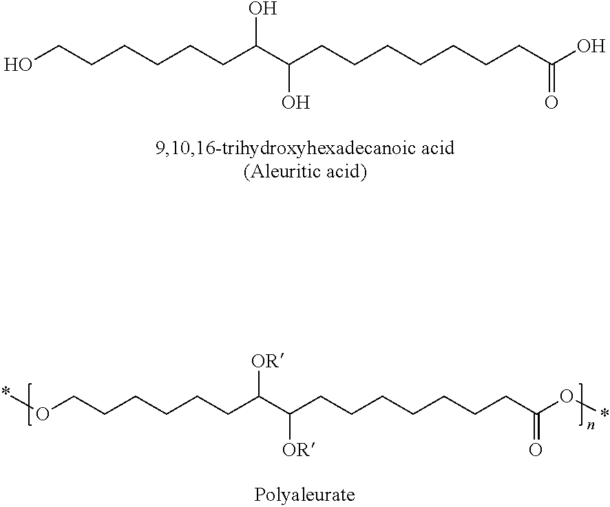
OCCCCCCC(C(CCCCCCCC(O)=O)O)O.*OCCCCCCC(C(CCCCCCCC(O*)=O)[OR])[OR]
